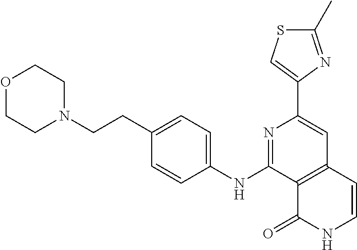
C12=C(C=CNC1=O)C=C(C1=CSC(C)=N1)N=C2NC1=CC=C(CCN2CCOCC2)C=C1
